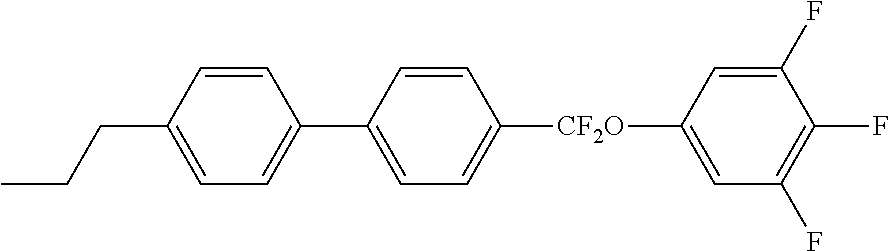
CCCC1=CC=C(C2=CC=C([CF2O]C3=CC(F)=C(F)C(F)=C3)C=C2)C=C1
